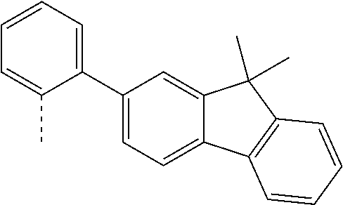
C1(C2=CC=CC=C2C)=CC=C2C(=C1)C(C)(C)C1=C2C=CC=C1
